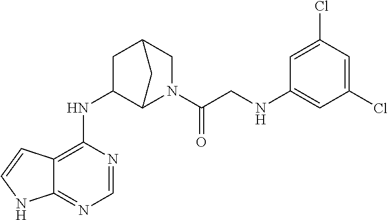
N(C1=C2C(=NC=N1)NC=C2)C1C2N(C(CNC3=CC(Cl)=CC(Cl)=C3)=O)CC(C1)C2
